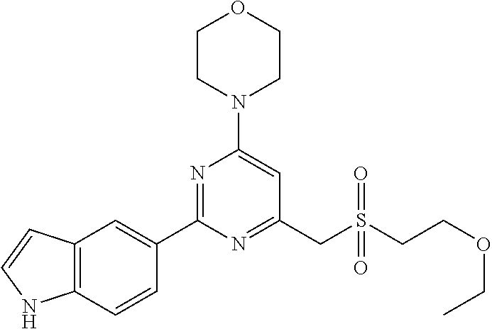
C1CN(C2=CC(CS(CCOCC)(=O)=O)=NC(C3=CC4=C(C=C3)NC=C4)=N2)CCO1
